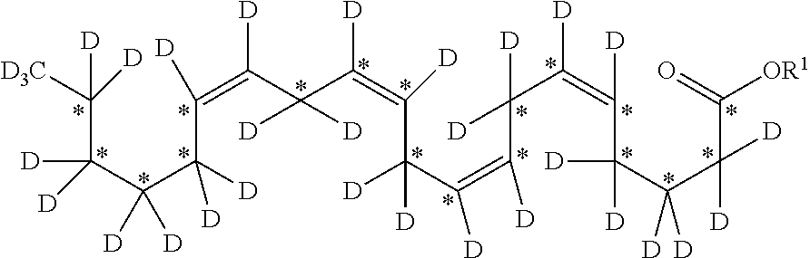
C(C(C(C(C([D])=C(C(C(=C(C(C(=C(C([D])([D])C([D])=C(C([D])([D])C(C(C(=O)[OR1])([D])[D])([D])[D])[D])[D])[D])([D])[D])[D])[D])([D])[D])[D])([D])[D])([D])[D])([D])[D])([D])([D])[D3C]
